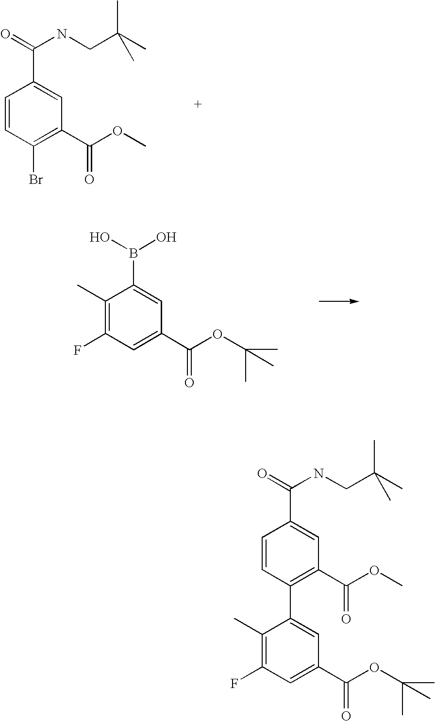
O=C(NCC(C)(C)C)C1=CC(C(OC)=O)=C(Br)C=C1.OB(O)C1=CC(C(OC(C)(C)C)=O)=CC(F)=C1C.O=C(NCC(C)(C)C)C1=CC(C(OC)=O)=C(C2=CC(C(OC(C)(C)C)=O)=CC(F)=C2C)C=C1
